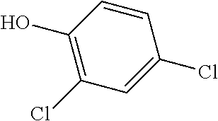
C1=CC(O)=C(Cl)C=C1Cl
